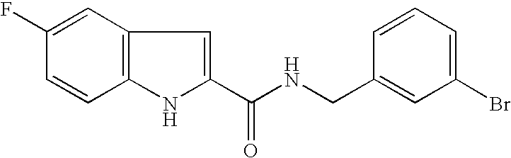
C12=C(C=C(F)C=C1)C=C(C(NCC1=CC(Br)=CC=C1)=O)N2
